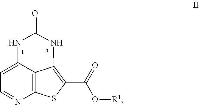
C1=C2C3=C(N=C1)SC(C(=O)O[R1])=C3NC(=O)N2
